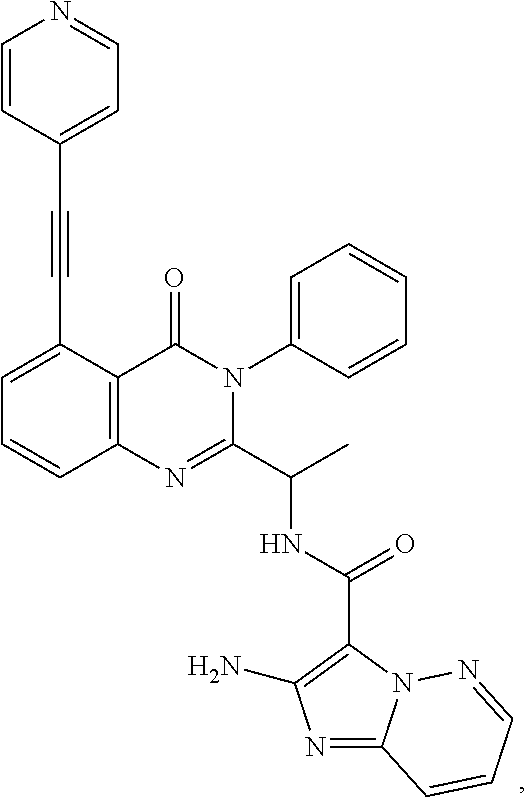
C1(C#CC2=CC=NC=C2)=CC=CC2=C1C(=O)N(C1=CC=CC=C1)C(C(C)NC(C1=C(N)N=C3N1N=CC=C3)=O)=N2
